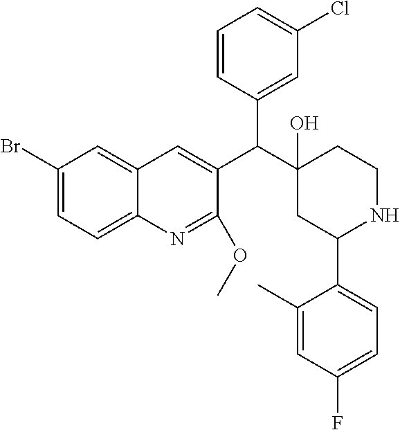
C1(Br)=CC=C2C(=C1)C=C(C(C1(O)CC(C3=CC=C(F)C=C3C)NCC1)C1=CC(Cl)=CC=C1)C(OC)=N2
